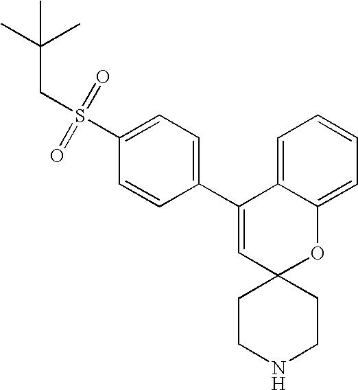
C1(C2=CC=C(S(=O)(=O)CC(C)(C)C)C=C2)=CC2(OC3=CC=CC=C13)CCNCC2
